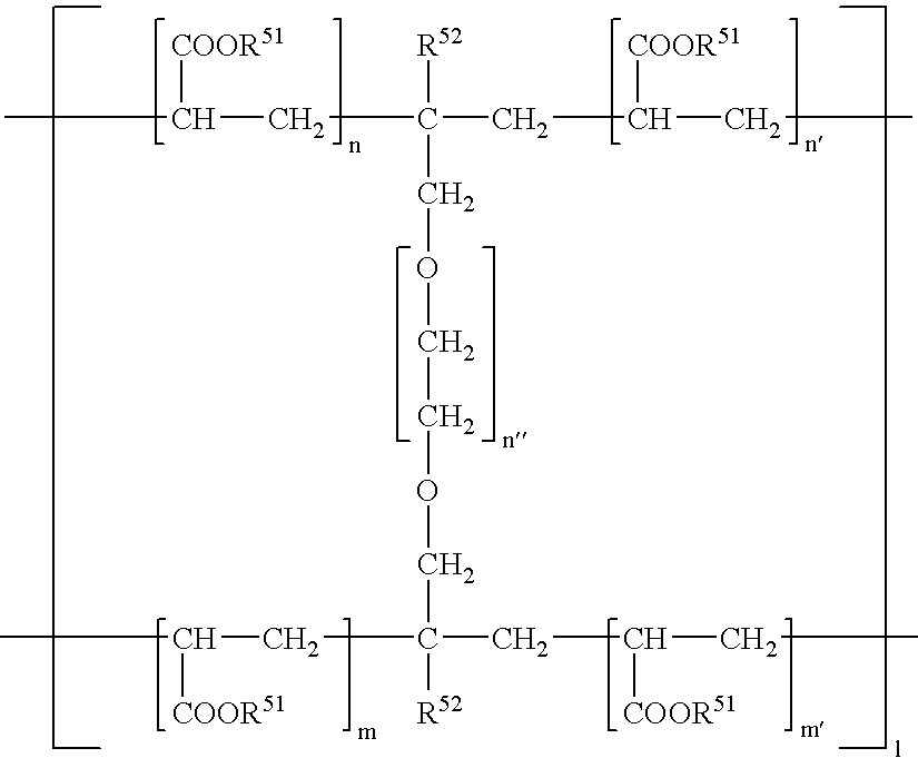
CC(CC([R52])(COCCOCC(CC([COOR51])CC)(CC([COOR51])C)[R52])CC([COOR51])CC)[COOR51]
